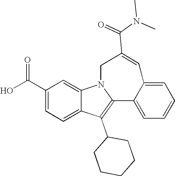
C1(C(O)=O)=CC=C2C(=C1)N1C(=C2C2CCCCC2)C2=CC=CC=C2C=C(C(=O)N(C)C)C1
